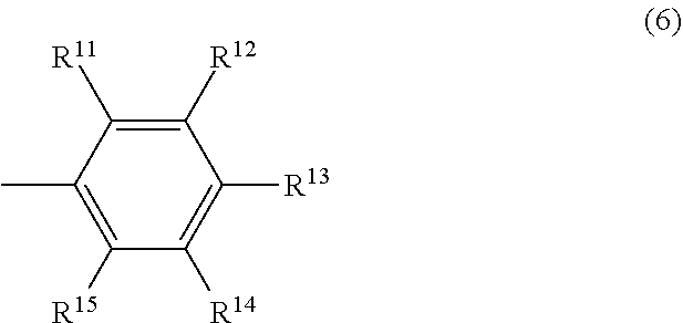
C1(C)=C([R15])C([R14])=C([R13])C([R12])=C1[R11]
